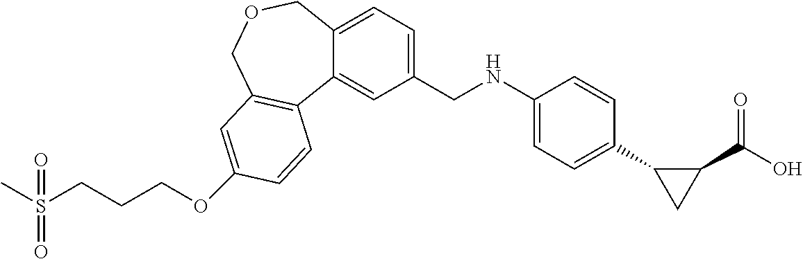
CS(CCCOC1=CC2=C(C3=CC(CNC4=CC=C(C5CC5C(=O)O)C=C4)=CC=C3COC2)C=C1)(=O)=O
